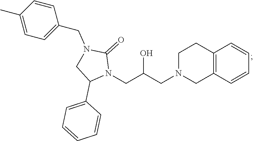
C12=C(C=CC=C1)CCN(CC(CN1C(C3=CC=CC=C3)CN(CC3=CC=C(C)C=C3)C1=O)O)C2
